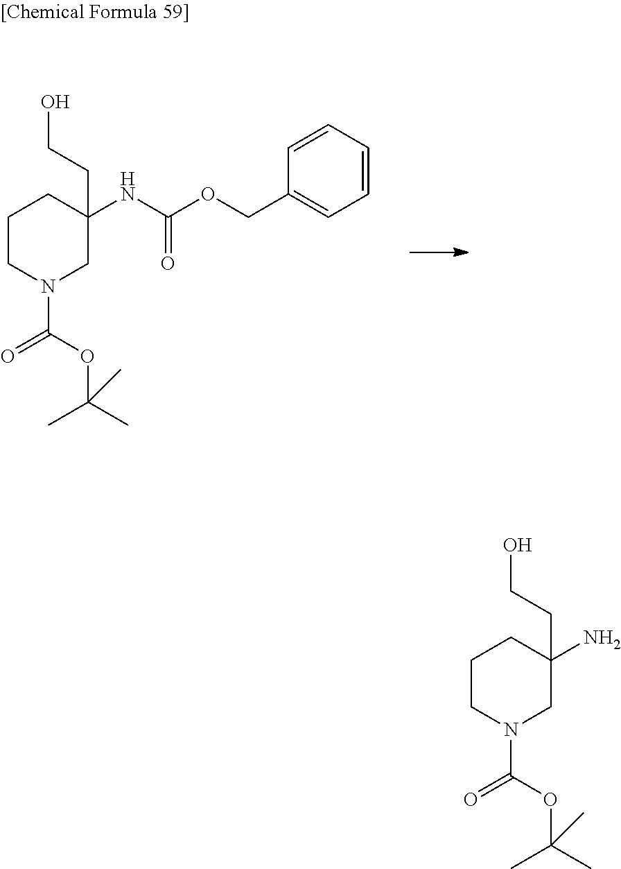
C1CN(C(=O)OC(C)(C)C)CC(CCO)(NC(OCC2=CC=CC=C2)=O)C1.C1CN(C(=O)OC(C)(C)C)CC(CCO)(N)C1
